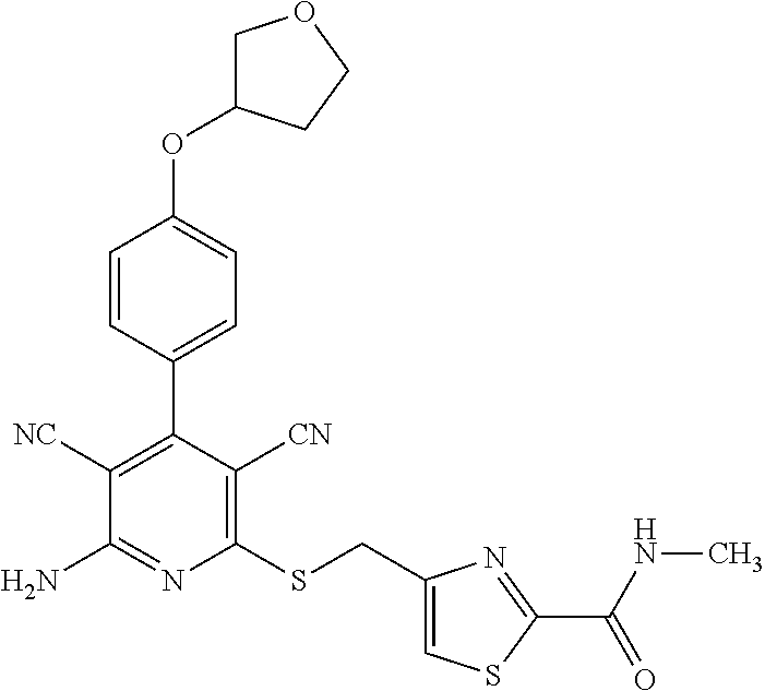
C1=CC(C2=C([NC])C(N)=NC(SCC3=CSC(C(NC)=O)=N3)=C2[CN])=CC=C1OC1COCC1
